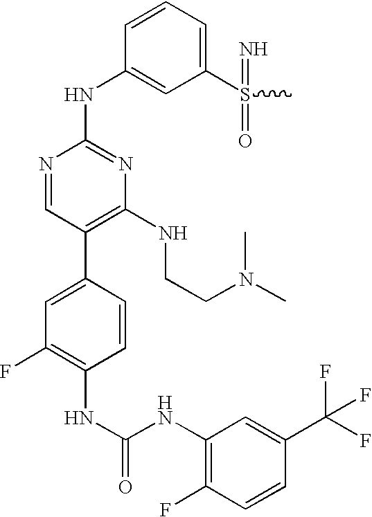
N(C1=C(F)C=CC(C(F)(F)F)=C1)C(NC1=C(F)C=C(C2=C(NCCN(C)C)N=C(NC3=CC(S(=N)(=O)C)=CC=C3)N=C2)C=C1)=O
